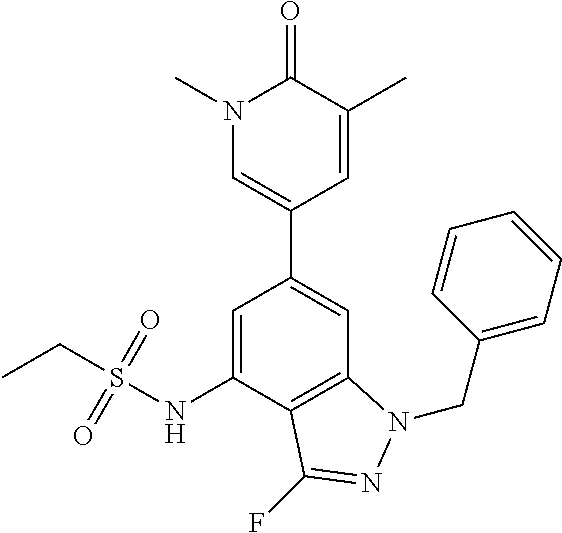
C12=C(C(NS(=O)(=O)CC)=CC(C3=CN(C)C(=O)C(C)=C3)=C1)C(F)=NN2CC1=CC=CC=C1
